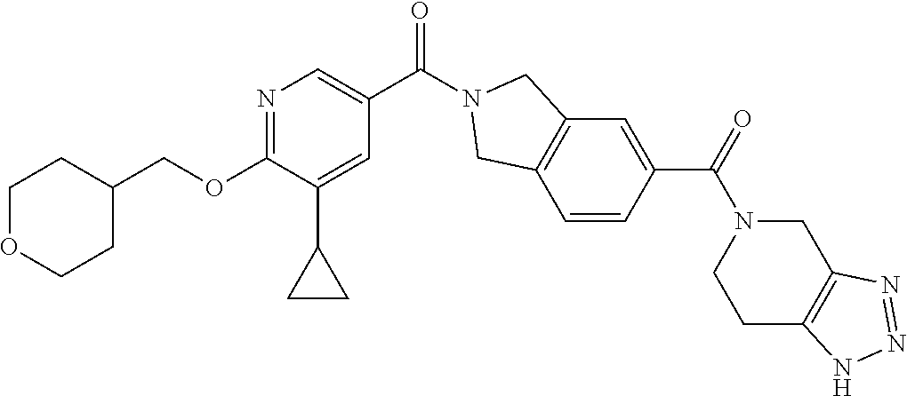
C1(C(N2CCC3=C(C2)N=NN3)=O)=CC2=C(C=C1)CN(C(C1=CN=C(OCC3CCOCC3)C(C3CC3)=C1)=O)C2
